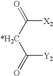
C([X2])(=O)[*H2C]C([Y2])=O
